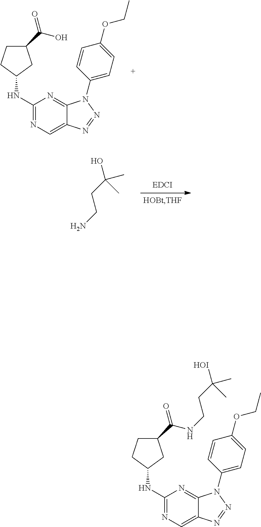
C1(NC2CC(C(=O)O)CC2)=NC=C2C(=N1)N(C1=CC=C(OCC)C=C1)N=N2.NCCC(O)(C)C.C1(NC2CC(C(=O)NCCC([HOI])(C)C)CC2)=NC=C2C(=N1)N(C1=CC=C(OCC)C=C1)N=N2
